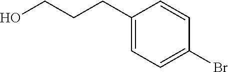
C1(CCCO)=CC=C(Br)C=C1
